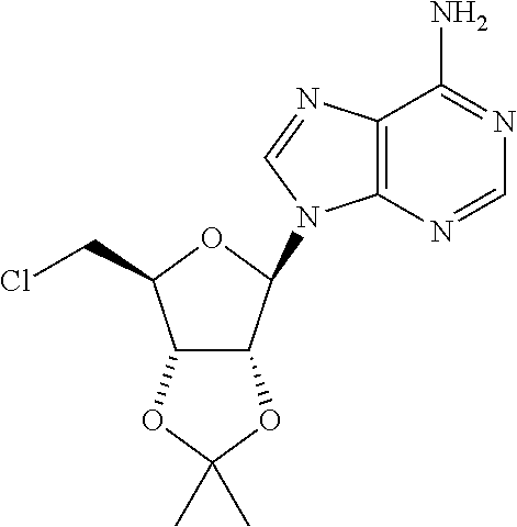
C12=C(N=CN=C1N)N(C1OC(CCl)C3C1OC(C)(C)O3)C=N2
